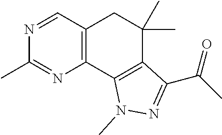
C12=C(N=C(C)N=C1)C1=C(C(C)(C)C2)C(C(C)=O)=NN1C
